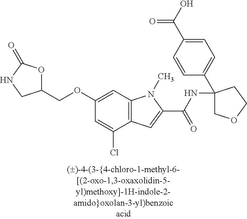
C1(COC2=CC3=C(C(Cl)=C2)C=C(C(NC2(C4=CC=C(C(O)=O)C=C4)COCC2)=O)N3C)OC(=O)NC1
